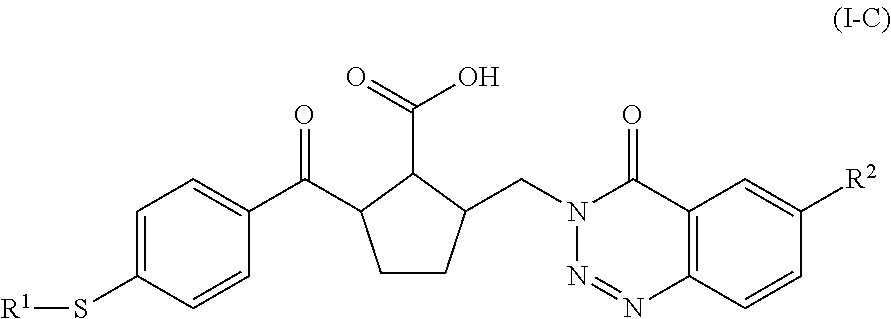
C1CC(CN2N=NC3=C(C2=O)C=C([R2])C=C3)C(C(=O)O)C1C(C1=CC=C(S[R1])C=C1)=O
